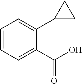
C1=CC=C(C(O)=O)C(C2CC2)=C1
